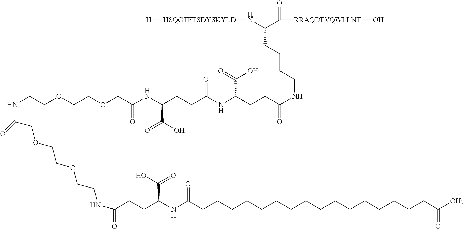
N(CCOCCOCC(NC(CCC(NC(CCC(NCCCCC(N[HSQGTFTSDYSKYLD][H])C([RRAQDFVQWLLNT]O)=O)=O)C(=O)O)=O)C(O)=O)=O)C(=O)COCCOCCNC(CCC(C(=O)O)NC(CCCCCCCCCCCCCCCCC([OH])=O)=O)=O
